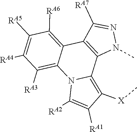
C1([RA6])=C2C3=C(C4=C([X]C)C([RA1])=C([RA2])N4C2=C([RA3])C([RA4])=C1[RA5])N(C)N=C3[RA7]
